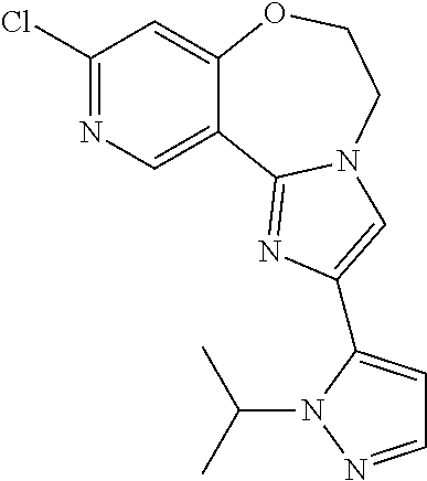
C1(Cl)=NC=C2C(=C1)OCCN1C2=NC(C2=CC=NN2C(C)C)=C1
